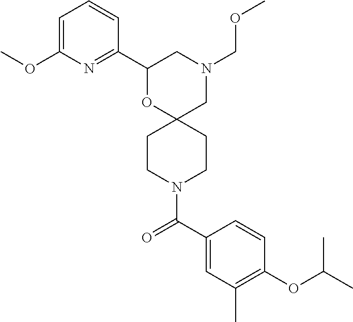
N1(COC)CC2(OC(C3=NC(OC)=CC=C3)C1)CCN(C(C1=CC(C)=C(OC(C)C)C=C1)=O)CC2
